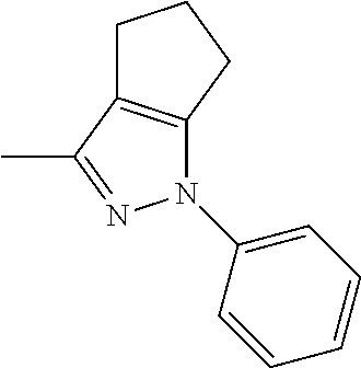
C1C2=C(CC1)N(C1=CC=CC=C1)N=C2C
